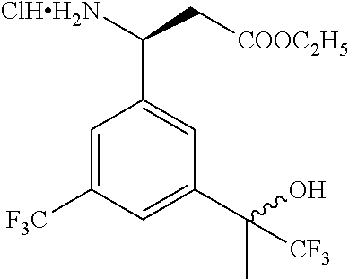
[ClHH2N]C(C[COOC2H5])C1=CC(C(O)(C)[CF3])=CC([F3C])=C1
